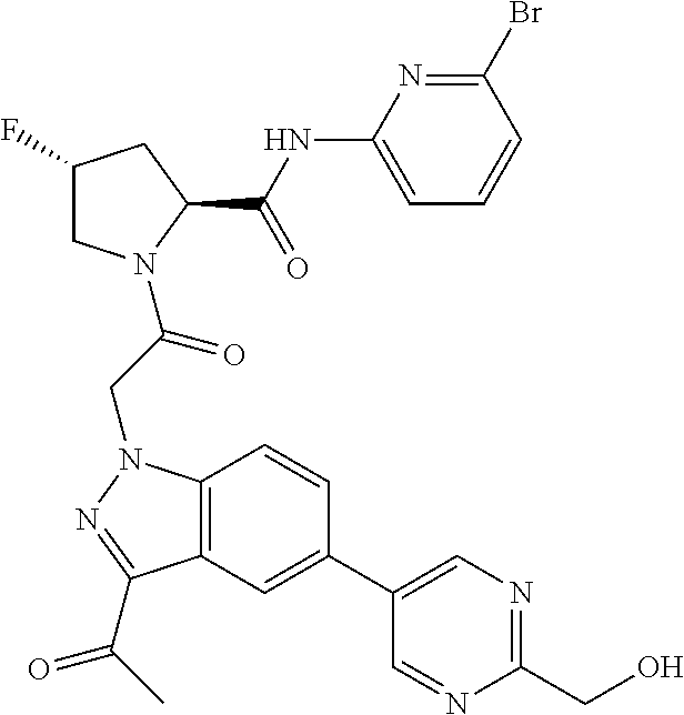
BrC1=NC(NC(C2CC(F)CN2C(CN2C3=C(C(C(C)=O)=N2)C=C(C2=CN=C(CO)N=C2)C=C3)=O)=O)=CC=C1
